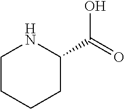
C1(C(=O)O)NCCCC1
